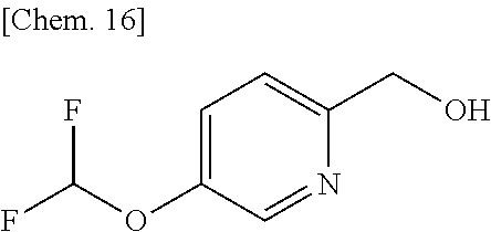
C1=C(OC(F)F)C=NC(CO)=C1
